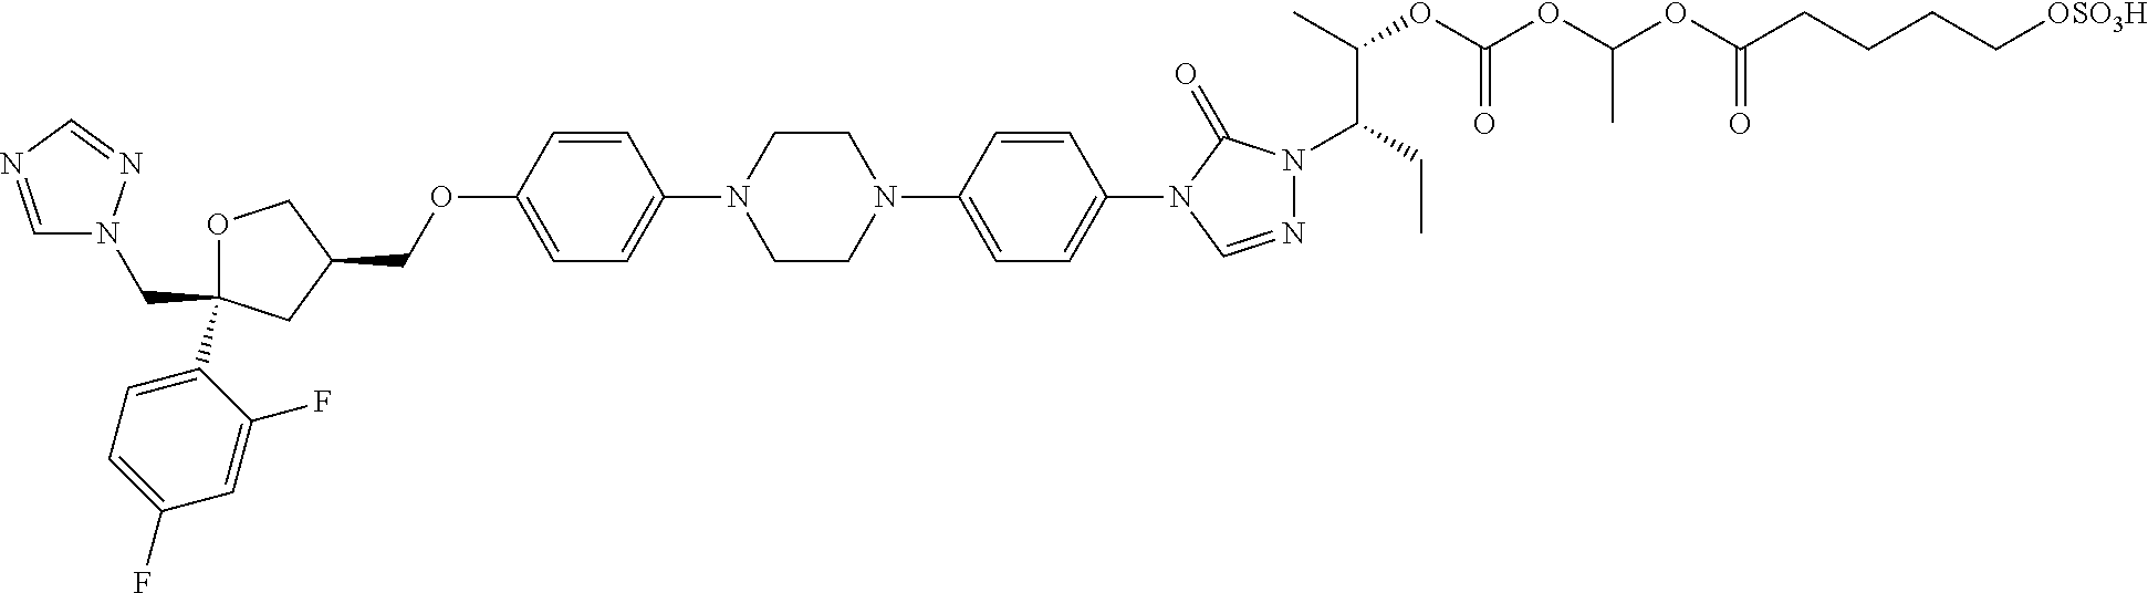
C1OC(C2=CC=C(F)C=C2F)(CN2C=NC=N2)CC1COC1=CC=C(N2CCN(C3=CC=C(N4C=NN(C(CC)C(C)OC(OC(OC(CCCC[OSO3H])=O)C)=O)C4=O)C=C3)CC2)C=C1
